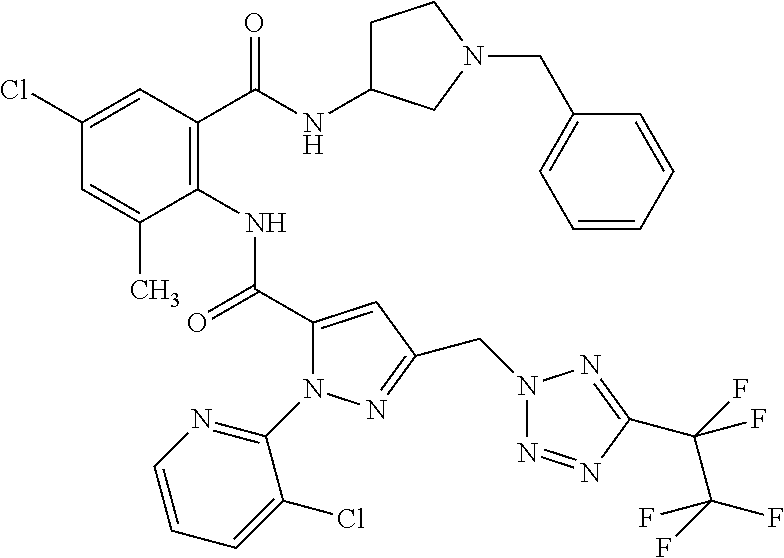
C1(Cl)=CC(C(=O)NC2CCN(CC3=CC=CC=C3)C2)=C(NC(=O)C2=CC(CN3N=NC(C(C(F)(F)F)(F)F)=N3)=NN2C2=NC=CC=C2Cl)C(C)=C1
